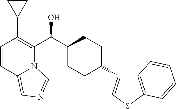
C1=CC2=CN=CN2C(C(C2CCC(C3=CSC4=C3C=CC=C4)CC2)O)=C1C1CC1
